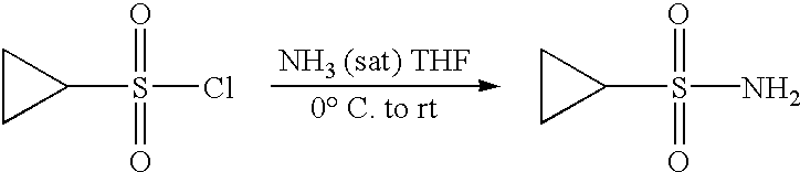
C1CC1S(Cl)(=O)=O.C1CC1S(N)(=O)=O
